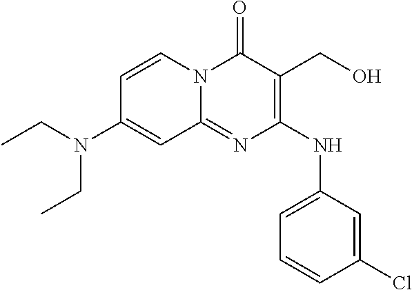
C1=CC(Cl)=CC(NC2=C(CO)C(=O)N3C(=N2)C=C(N(CC)CC)C=C3)=C1
